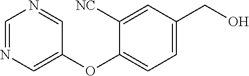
C1(OC2=CC=C(CO)C=C2[NC])=CN=CN=C1
